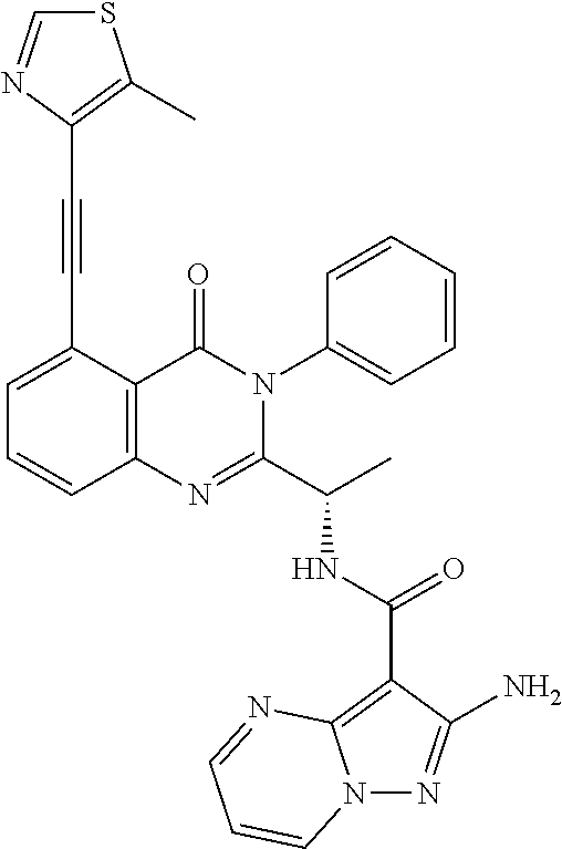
N(C(C1=NC2=C(C(=O)N1C1=CC=CC=C1)C(C#CC1=C(C)SC=N1)=CC=C2)C)C(C1=C2N(N=C1N)C=CC=N2)=O
